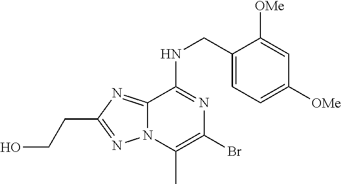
C1(CNC2=NC(Br)=C(C)N3C2=NC(CCO)=N3)=CC=C([OMe])C=C1[OMe]
